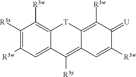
C1([R3x])=C([R3w])C=C2C(=C1[R3w])[T]C1=C([R3w])C(=[U])C([R3w])=CC1=C2[R3y]
